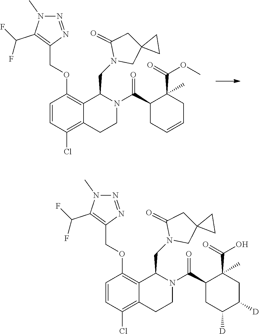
N1(C)C(C(F)F)=C(COC2=C3C(CN4CC5(CC4=O)CC5)N(C(C4CC=CCC4(C(=O)OC)C)=O)CCC3=C(Cl)C=C2)N=N1.N1(C)C(C(F)F)=C(COC2=C3C(CN4CC5(CC4=O)CC5)N(C(C4CC([D])C([D])CC4(C(=O)O)C)=O)CCC3=C(Cl)C=C2)N=N1
